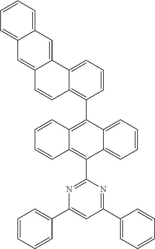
C1=CC=C2C(=C1)C=C1C(=C2)C=CC2=C(C3=C4C(=C(C5=NC(C6=CC=CC=C6)=CC(C6=CC=CC=C6)=N5)C5=CC=CC=C35)C=CC=C4)C=CC=C12
